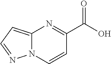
C12=CC=NN1C=CC(C(O)=O)=N2
